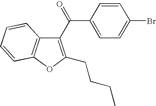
C1=CC(C(=O)C2=C(CCCC)OC3=C2C=CC=C3)=CC=C1Br
